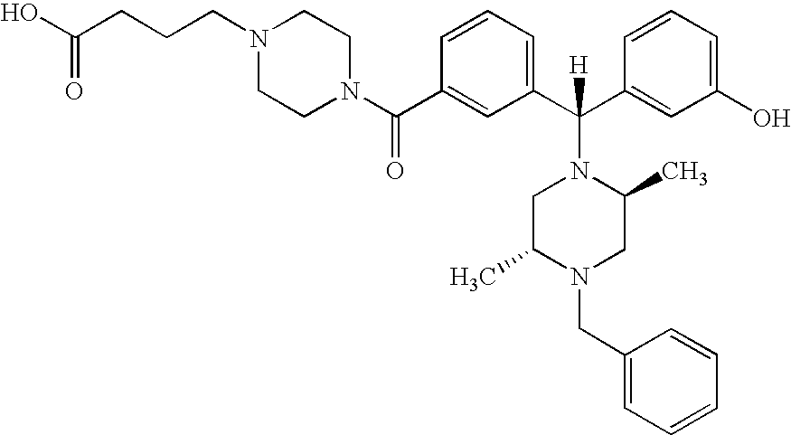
OC(CCCN1CCN(C(C2=CC(C(C3=CC(O)=CC=C3)([H])N3CC(C)N(CC4=CC=CC=C4)CC3C)=CC=C2)=O)CC1)=O
